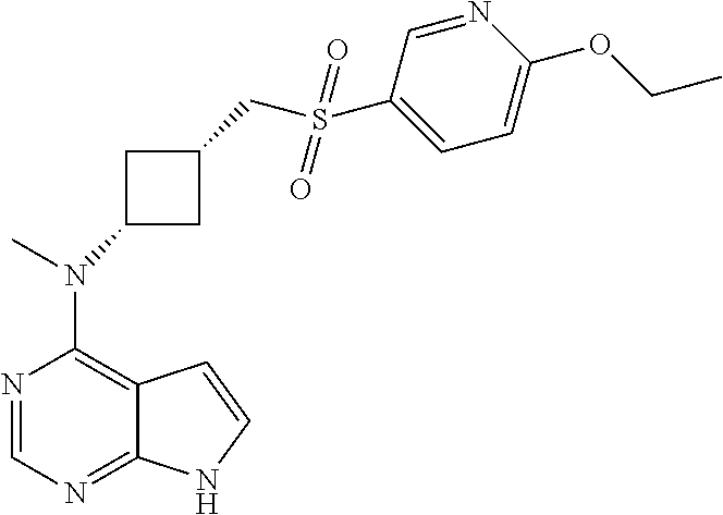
N1=CN=C2C(=C1N(C)C1CC(CS(C3=CC=C(OCC)N=C3)(=O)=O)C1)C=CN2
